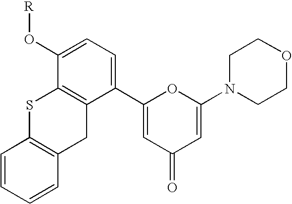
S1C2=C(CC3=C1C(O[R])=CC=C3C1=CC(=O)C=C(N3CCOCC3)O1)C=CC=C2
